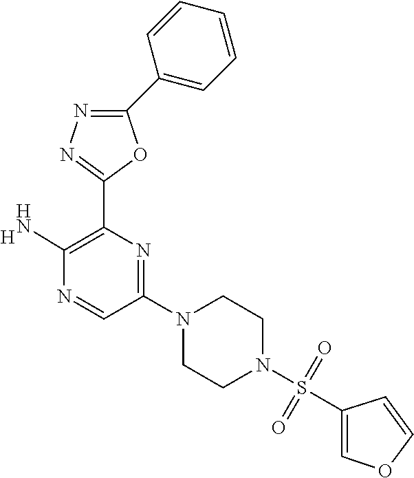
C1(C2=CC=CC=C2)=NN=C(C2=C(N)N=CC(N3CCN(S(C4=COC=C4)(=O)=O)CC3)=N2)O1.[H]
